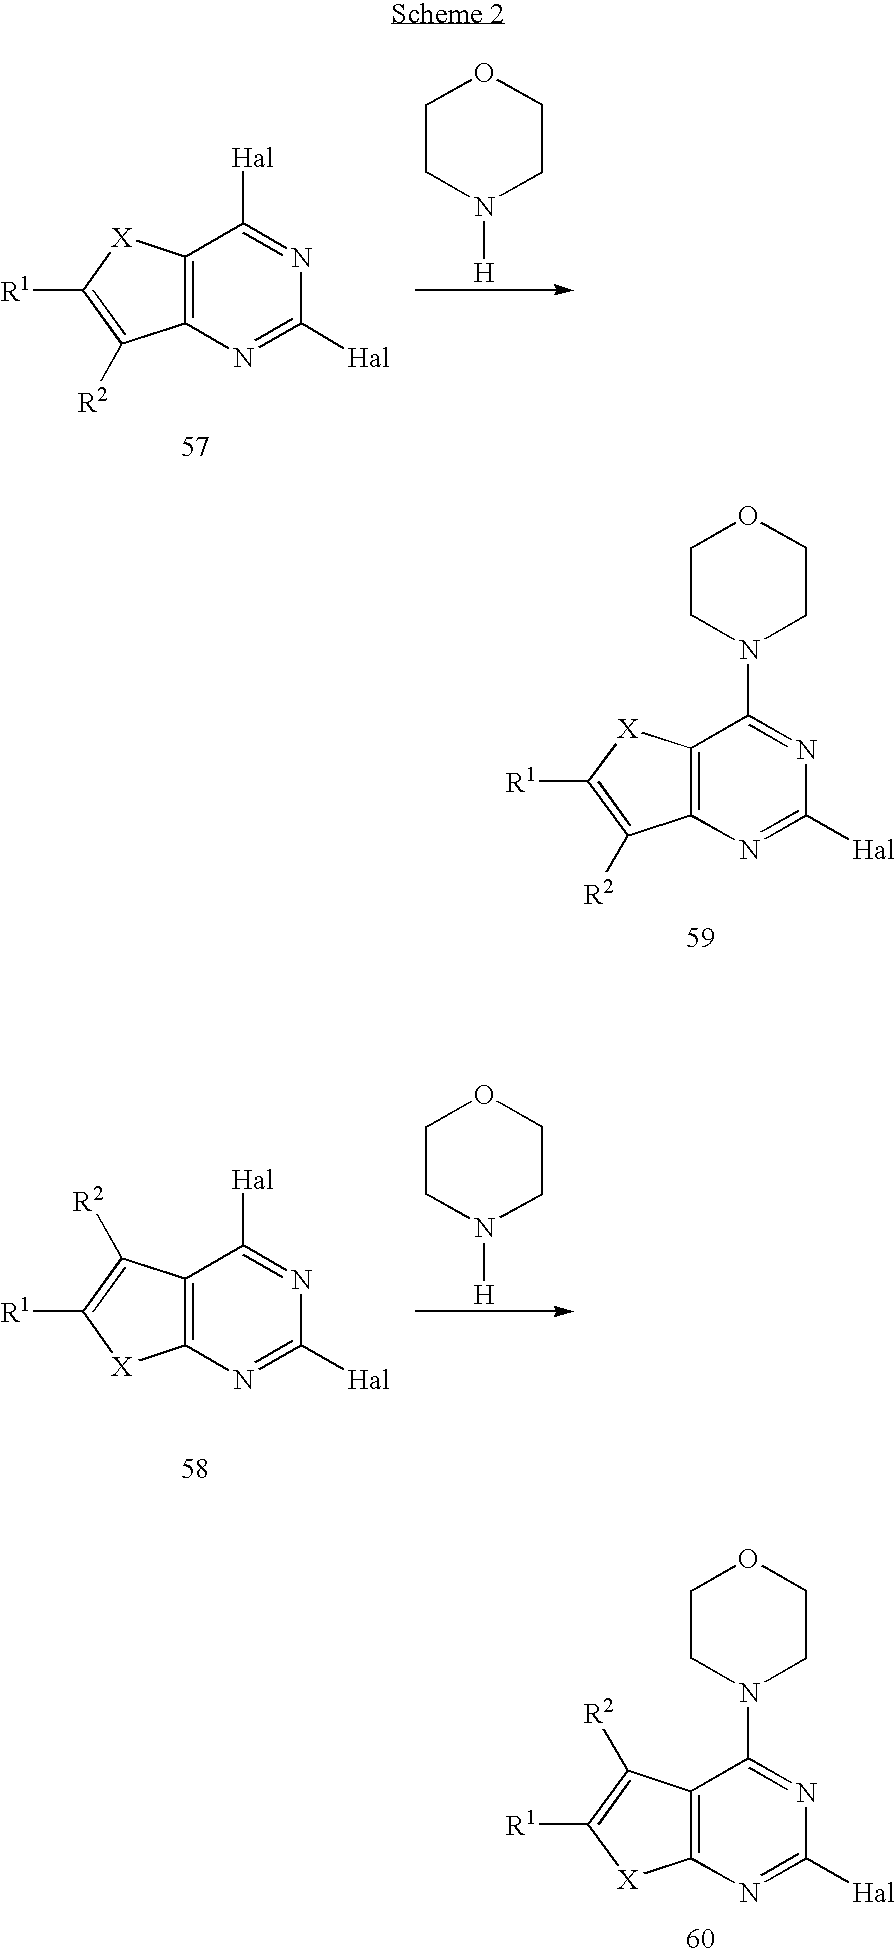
C12=C(N=C([Hal])N=C1N1CCOCC1)C([R2])=C([R1])[X]2.C12=C(N=C([Hal])N=C1N1CCOCC1)[X]C([R1])=C2[R2].C12=C(N=C([Hal])N=C1[Hal])C([R2])=C([R1])[X]2.C1CN([H])CCO1.C1CN([H])CCO1.C12=C(N=C([Hal])N=C1[Hal])[X]C([R1])=C2[R2]
